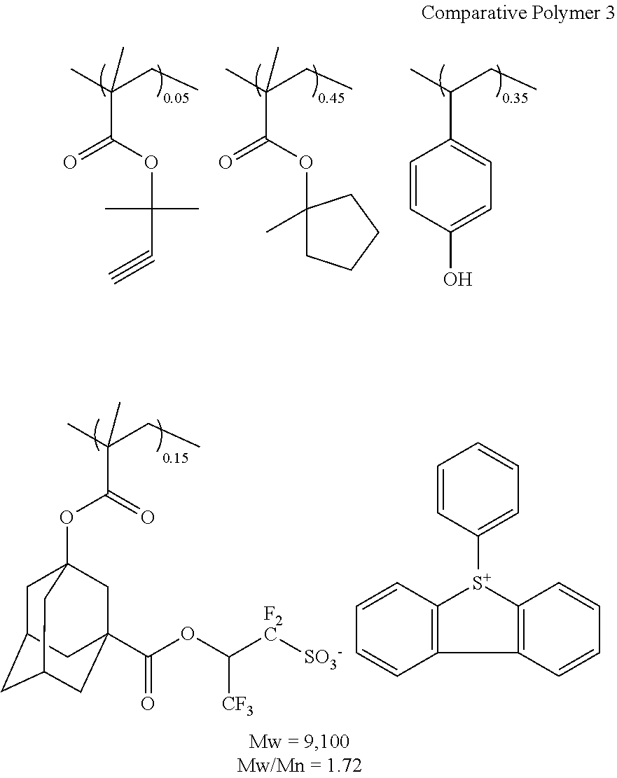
C1(C(C)CC)=CC=C(O)C=C1.C(C(C)(CC)C)(OC1(C)CCCC1)=O.C(C(C)(CC)C)(OC(C#C)(C)C)=O.C(C(C)(CC)C)(=O)OC12CC3CC(CC(C(OC([F2C][SO3-])[CF3])=O)(C1)C3)C2.C1=CC([S+]2C3=C(C4=C2C=CC=C4)C=CC=C3)=CC=C1
